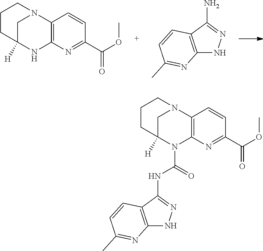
C12=C(N=C(C(OC)=O)C=C1)NC1([H])CN2CCC1.NC1=NNC2=C1C=CC(C)=N2.C12=C(N=C(C(OC)=O)C=C1)N(C(=O)NC1=NNC3=C1C=CC(C)=N3)C1([H])CN2CCC1
